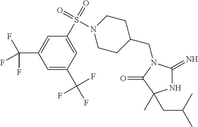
N1C(=N)N(CC2CCN(S(C3=CC(C(F)(F)F)=CC(C(F)(F)F)=C3)(=O)=O)CC2)C(=O)C1(CC(C)C)C
